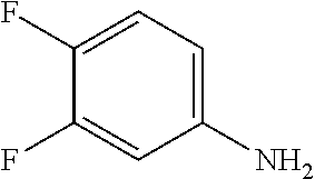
C1(F)=CC(N)=CC=C1F
